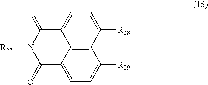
C12=C3C(=CC=C1[R29])C(=O)N([R27])C(=O)C3=CC=C2[R28]
